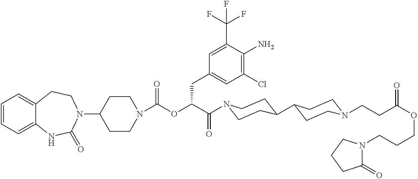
C1(N2CCC3=CC=CC=C3NC2=O)CCN(C(OC(C(=O)N2CCC(C3CCN(CCC(OCCCN4C(=O)CCC4)=O)CC3)CC2)CC2=CC(Cl)=C(N)C(C(F)(F)F)=C2)=O)CC1
